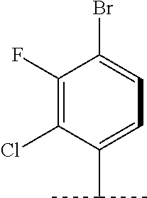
C1(F)=C(Cl)C(C(C)C)=CC=C1Br
